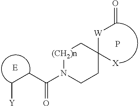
[(CH2)n]1N(C(CC[Y])=O)CCC([W]C=O)([X])C1.P
